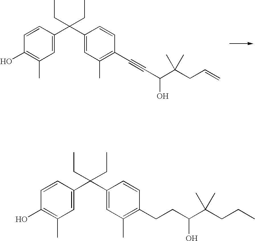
C1=CC(C(C2=CC(C)=C(C#CC(C(CC=C)(C)C)O)C=C2)(CC)CC)=CC(C)=C1O.C1=CC(C(C2=CC(C)=C(CCC(C(CCC)(C)C)O)C=C2)(CC)CC)=CC(C)=C1O
